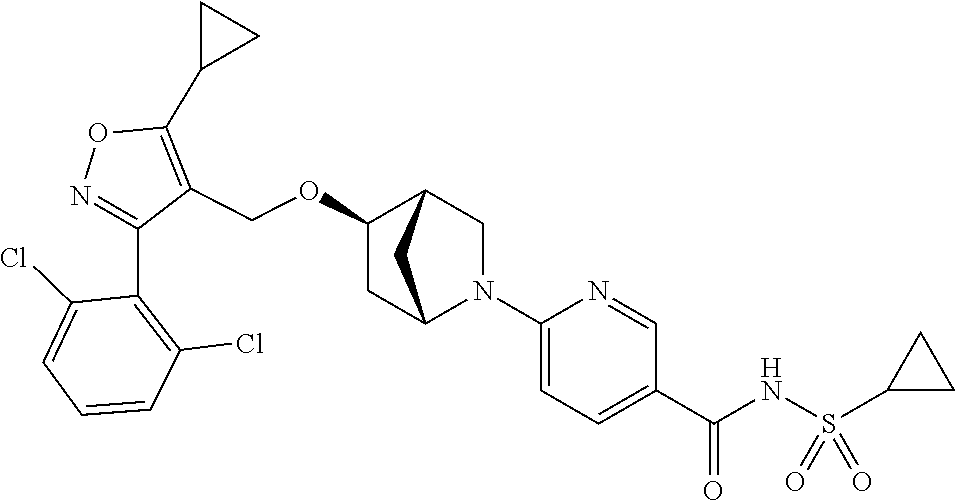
N1=C(C2=C(Cl)C=CC=C2Cl)C(COC2CC3N(C4=CC=C(C(NS(C5CC5)(=O)=O)=O)C=N4)CC2C3)=C(C2CC2)O1
